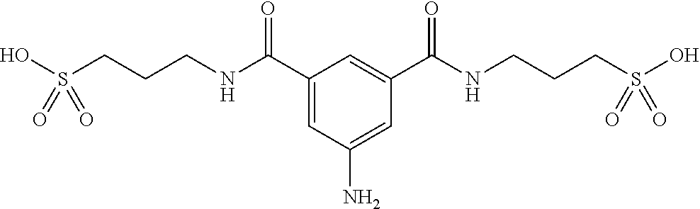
C1(C(NCCCS(O)(=O)=O)=O)=CC(N)=CC(C(NCCCS(O)(=O)=O)=O)=C1
